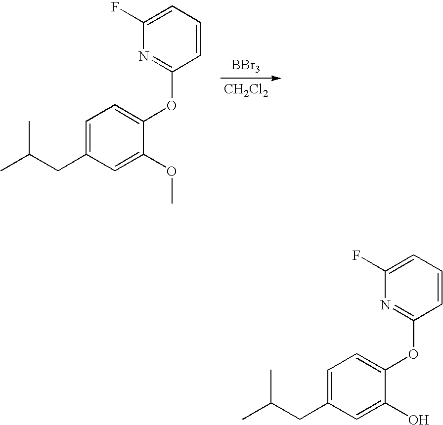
[BBr3].[CH2Cl2].C1=C(CC(C)C)C=C(OC)C(OC2=NC(F)=CC=C2)=C1.C1=C(CC(C)C)C=C(O)C(OC2=NC(F)=CC=C2)=C1
